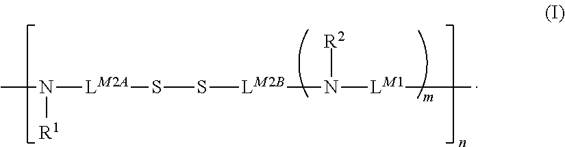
CN([R1])[LM2A]SS[LM2B]N([R2])[LM1]C
